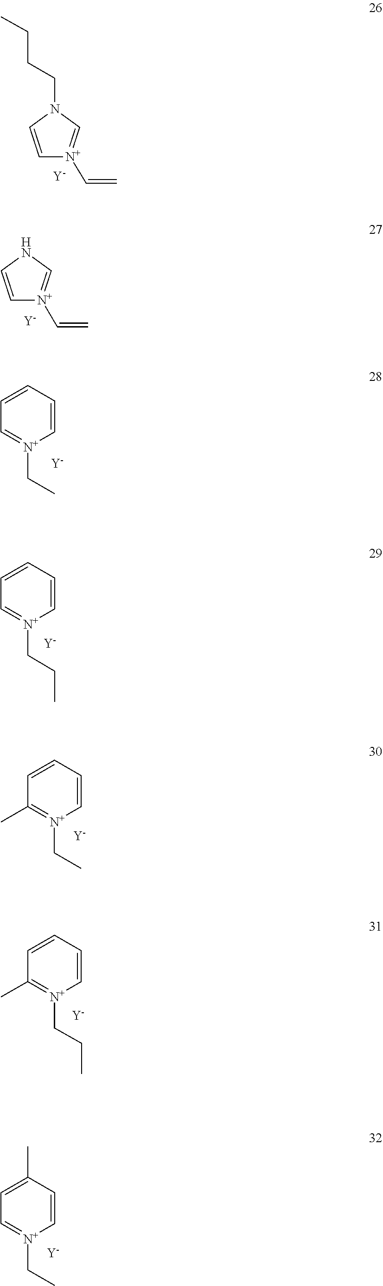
C(CCN1C=[N+](C=C)C=C1)C.[Y].[N+]1(C=C)=CNC=C1.[Y].C1=CC=[N+](CC)C=C1.[Y].C1=CC=[N+](CCC)C=C1.[Y].C1=CC=C[N+](CC)=C1C.[Y].C1=CC=C[N+](CCC)=C1C.[Y].C1=C(C)C=C[N+](CC)=C1.[Y]
